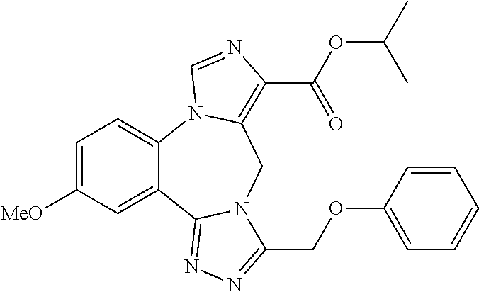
C1=C([MeO])C=C2C(=C1)N1C(=C(C(OC(C)C)=O)N=C1)CN1C2=NN=C1COC1=CC=CC=C1
